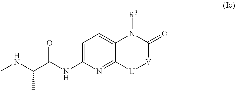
N(C(C)C(NC1=CC=C2C(=N1)[U][V]C(=O)N2[R3])=O)C
